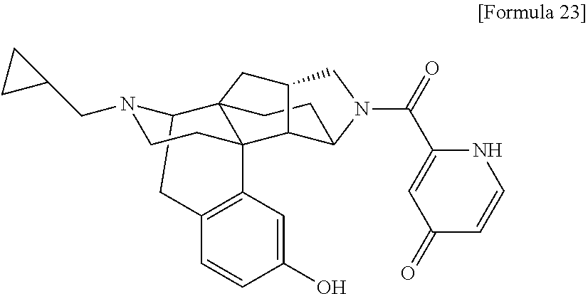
C12CC3=C(C=C(O)C=C3)C3(CCN1CC1CC1)C21CCC2C3C(C1)CN2C(=O)C1=CC(=O)C=CN1
